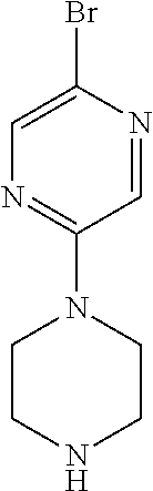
C1=NC(Br)=CN=C1N1CCNCC1
